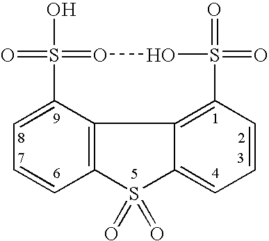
C12=C3C(=CC=C1)S(=O)(O)=OOS(=O)(=O)C1=C3C(=CC=C1)S2(=O)=O
